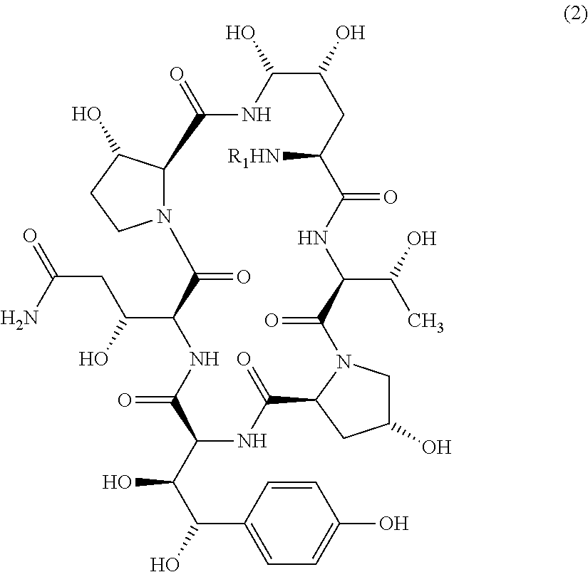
C12C(O)CCN1C(=O)C(C(CC(N)=O)O)NC(=O)C(C(C(O)C1=CC=C(O)C=C1)O)NC(=O)C1N(C(=O)C(C(O)C)NC(=O)C([R1HN])CC(O)C(O)NC2=O)CC(O)C1
